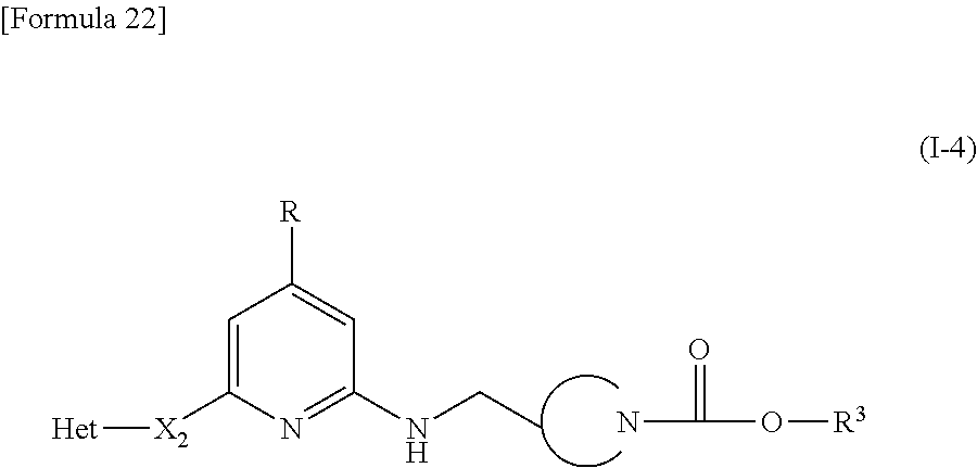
C1=C([X2][Het])N=C(NCC)C=C1[R].NC(=O)O[R3]
